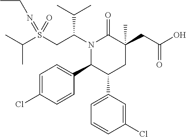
S(CC(N1C(=O)C(CC(=O)O)(C)CC(C2=CC=CC(Cl)=C2)C1C1=CC=C(Cl)C=C1)C(C)C)(=NCC)(=O)C(C)C
